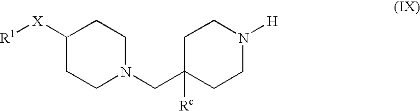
C1([X][R1])CCN(CC2([Rc])CCN([H])CC2)CC1
